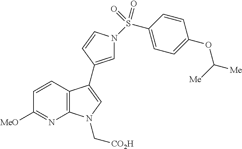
C12=C(C(C3=CN(S(C4=CC=C(OC([Me])[Me])C=C4)(=O)=O)C=C3)=CN1C[CO2H])C=CC([MeO])=N2
